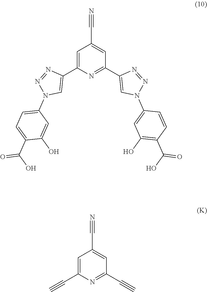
C1(N2N=NC(C3=NC(C4=CN(C5=CC=C(C(O)=O)C(O)=C5)N=N4)=CC(C#N)=C3)=C2)=CC(O)=C(C(=O)O)C=C1.C1(C#N)=CC(C#C)=NC(C#C)=C1
